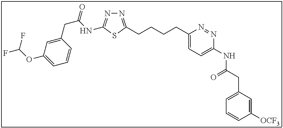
N1=C(CCCCC2=CC=C(NC(CC3=CC=CC([OCF3])=C3)=O)N=N2)SC(NC(CC2=CC(OC(F)F)=CC=C2)=O)=N1
